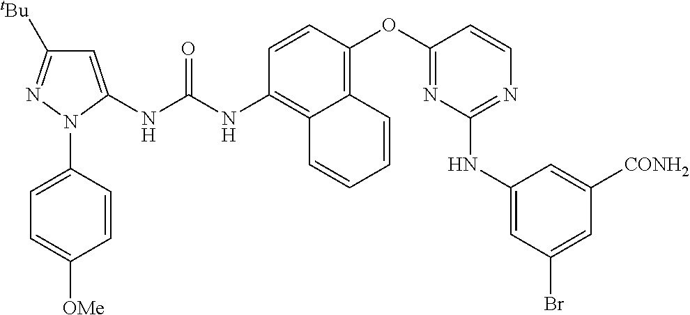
C1=CC(OC2=NC(NC3=CC(Br)=CC([CONH2])=C3)=NC=C2)=C2C(=C1NC(NC1=CC([tBu])=NN1C1=CC=C([OMe])C=C1)=O)C=CC=C2
